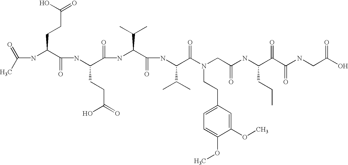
C(NC(C(NC(C(=O)NC(C(=O)NC(C(=O)N(CC(=O)NC(C(C(NCC(=O)O)=O)=O)CCC)CCC1=CC=C(OC)C(OC)=C1)C(C)C)C(C)C)CCC(=O)O)=O)CCC(=O)O)(C)=O
